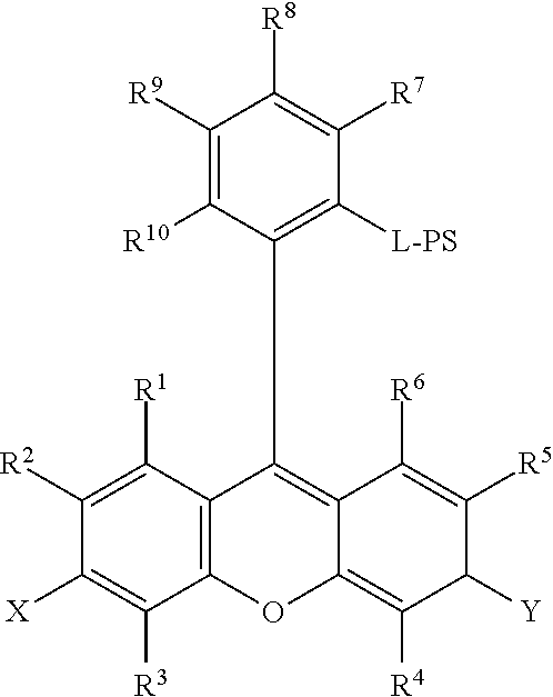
C1([R2])=C([R1])C2=C(C([R3])=C1[X])OC1=C([R4])C([Y])C([R5])=C([R6])C1=C2CCC1=C([L-PS])C([R7])=C([R8])C([R9])=C1[R10]
